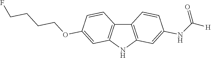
C12=C(NC3=C1C=CC(OCCCCF)=C3)C=C(NC([H])=O)C=C2
